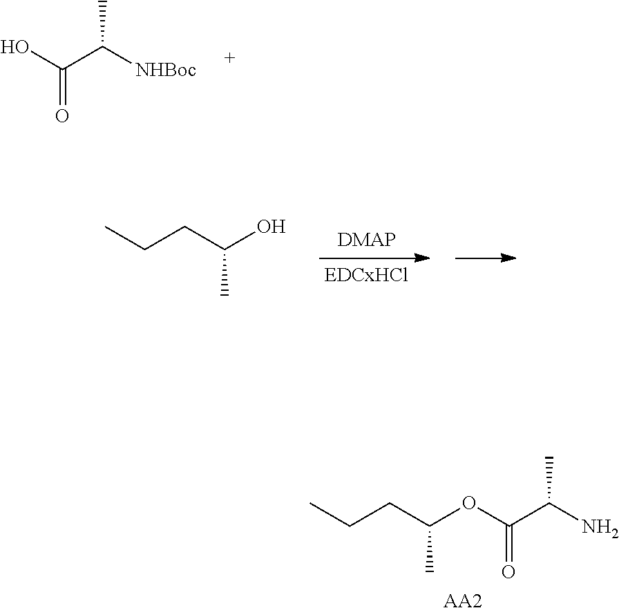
OC(C([NHBoc])C)=O.C(CC(O)C)C.C(CC(OC(C(N)C)=O)C)C.[AA2]
